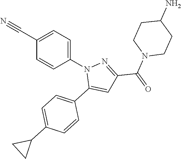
C1(C#N)=CC=C(N2C(C3=CC=C(C4CC4)C=C3)=CC(C(N3CCC(N)CC3)=O)=N2)C=C1
